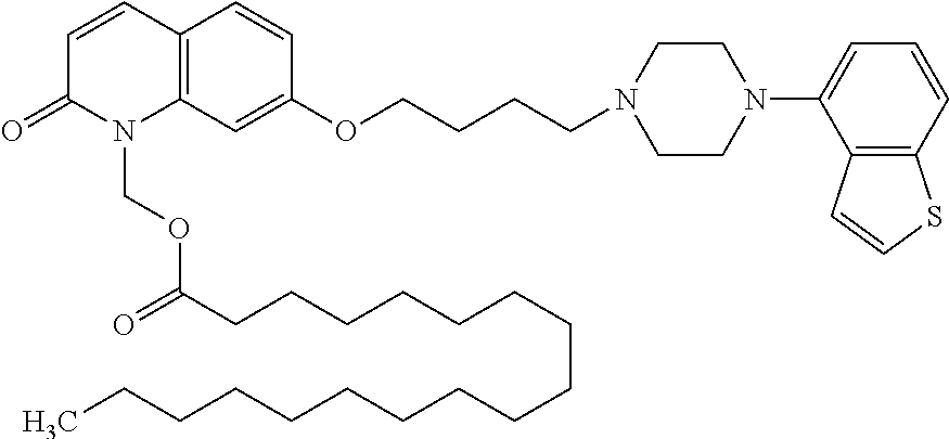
C12=C(C=CC=C1N1CCN(CCCCOC3=CC4=C(C=C3)C=CC(=O)N4COC(CCCCCCCCCCCCCCCCC)=O)CC1)SC=C2
